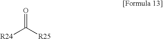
O=C([R24])[R25]
